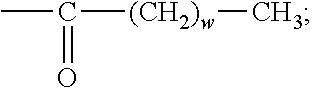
CC([(CH2)w]C)=O
